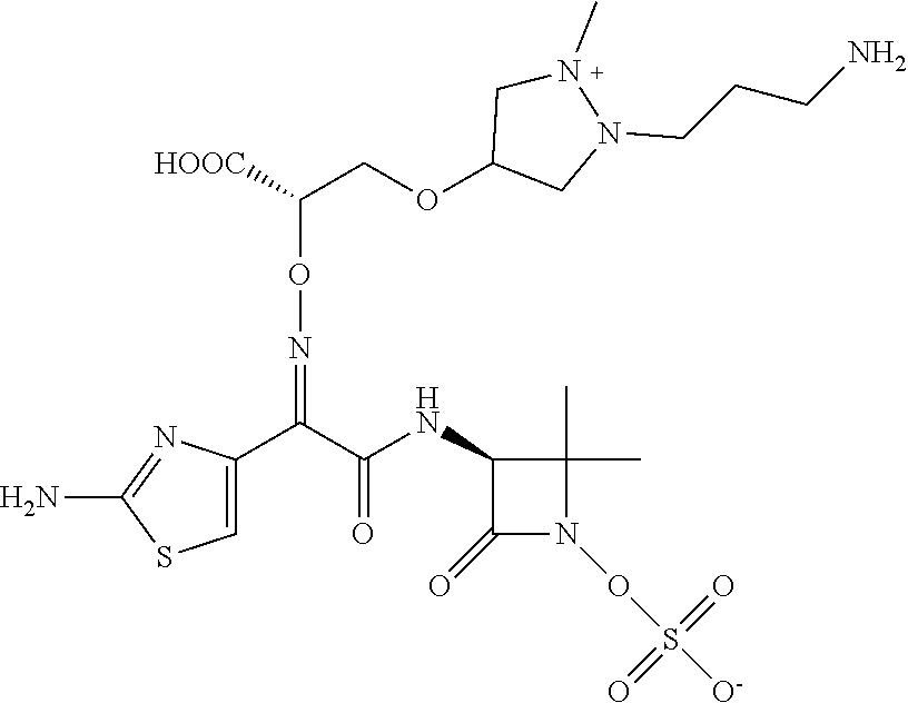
N(=C(C(NC1C(C)(C)N(OS([O-])(=O)=O)C1=O)=O)C1=CSC(N)=N1)OC(COC1CN(CCCN)N(C)C1)[HOOC]
